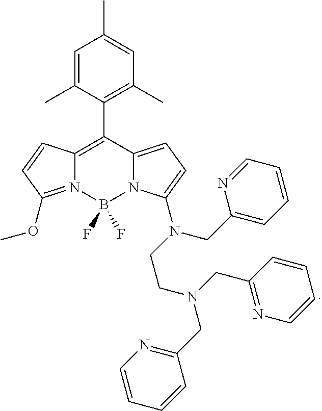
C1=C(C)C(C2=C3N(=C(OC)C=C3)B(F)(F)N3C2=CC=C3N(CCN(CC2=NC=CC=C2)CC2=NC=CC=C2)CC2=CC=CC=N2)=C(C)C=C1C
